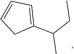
C1=C(C(CC)C)CC=C1
